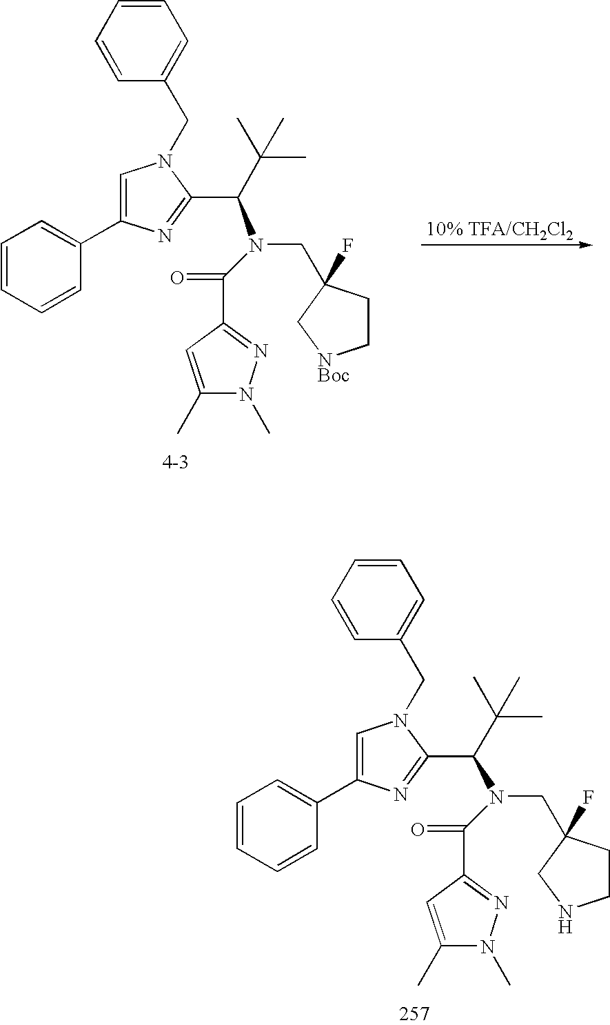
C1=CC=CC(C2=CN(CC3=CC=CC=C3)C(C(N(C(=O)C3=NN(C)C(C)=C3)CC3(F)CC[NBoc]C3)C(C)(C)C)=N2)=C1.C1=CC=CC(C2=CN(CC3=CC=CC=C3)C(C(N(C(=O)C3=NN(C)C(C)=C3)CC3(F)CCNC3)C(C)(C)C)=N2)=C1
